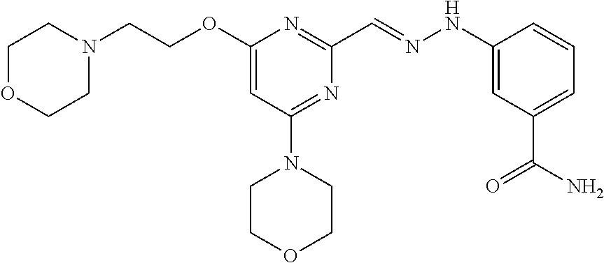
N1(CCOC2=CC(N3CCOCC3)=NC(C=NNC3=CC(C(N)=O)=CC=C3)=N2)CCOCC1
